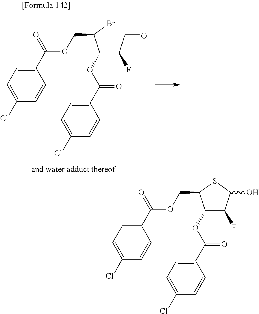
O(C(C1=CC=C(Cl)C=C1)=O)C1C(F)C(O)SC1COC(C1=CC=C(Cl)C=C1)=O.O(C(C1=CC=C(Cl)C=C1)=O)C(C(F)C=O)C(Br)COC(C1=CC=C(Cl)C=C1)=O
